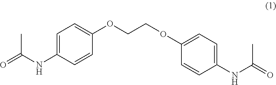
C1=C(NC(=O)C)C=CC(OCCOC2=CC=C(NC(=O)C)C=C2)=C1
